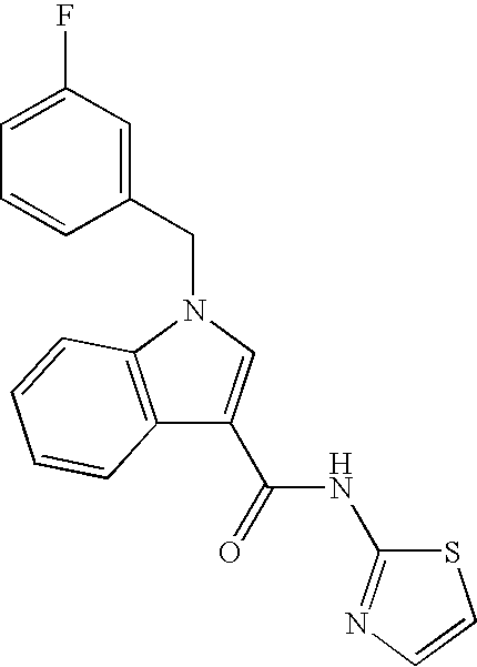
C12=C(N(CC3=CC(F)=CC=C3)C=C1C(NC1=NC=CS1)=O)C=CC=C2
